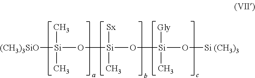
[(CH3)3SiO][Si](O[Si](O[Si](O[Si (CH3)3])([Gly])C)([Sx])C)(C)C
